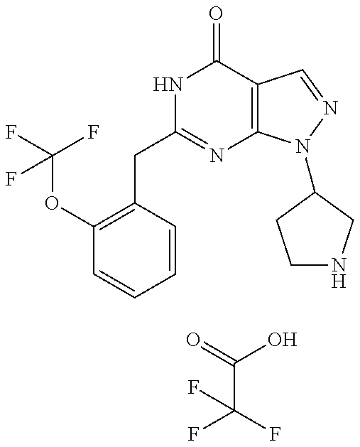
C1(OC(F)(F)F)=C(CC2=NC3=C(C(=O)N2)C=NN3C2CNCC2)C=CC=C1.O=C(C(F)(F)F)O
